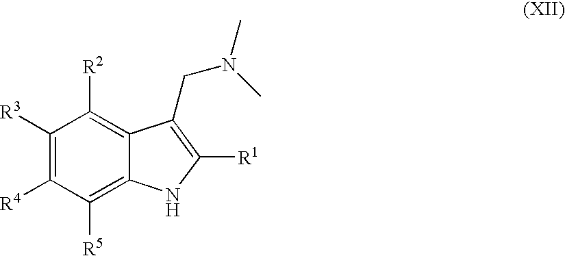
C1([R3])=C([R4])C([R5])=C2C(=C1[R2])C(CN(C)C)=C([R1])N2
